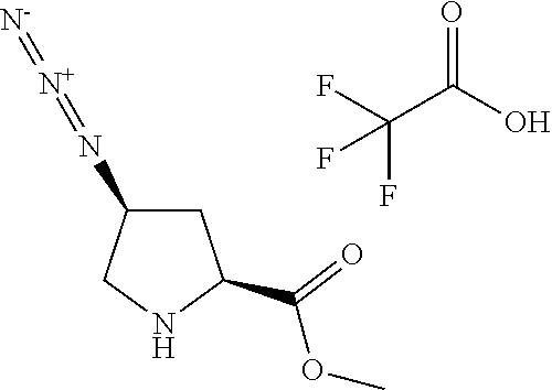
C1C(N=[N+]=[N-])CNC1C(OC)=O.O=C(O)C(F)(F)F
